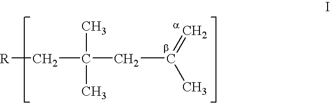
C(CC(C)=C)(C[R])(C)C
